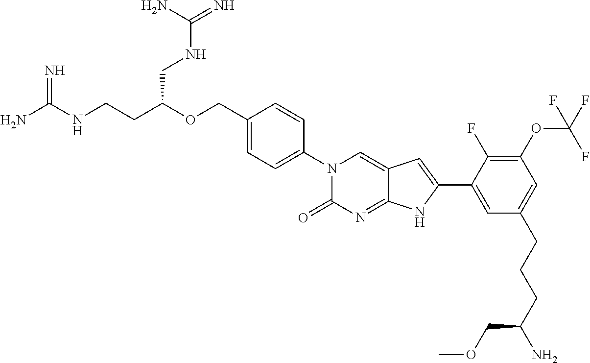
N=C(NCCC(OCC1=CC=C(N2C(=O)N=C3C(=C2)C=C(C2=CC(CCCC(N)COC)=CC(OC(F)(F)F)=C2F)N3)C=C1)CNC(=N)N)N
